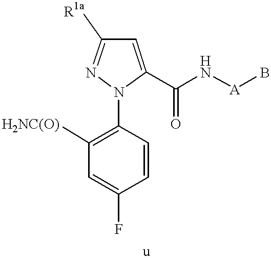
C1=CC(N2C(C(N[A]B)=O)=CC([R1a])=N2)=C([H2NC(O)])C=C1F
